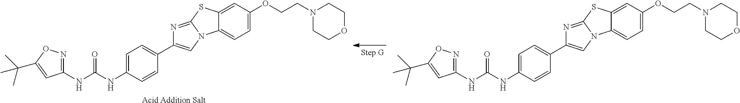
C1=C(NC(NC2=NOC(C(C)(C)C)=C2)=O)C=CC(C2=CN3C(=N2)SC2=CC(OCCN4CCOCC4)=CC=C32)=C1.C1=C(NC(NC2=NOC(C(C)(C)C)=C2)=O)C=CC(C2=CN3C(=N2)SC2=CC(OCCN4CCOCC4)=CC=C32)=C1.[Acid Addition Salt]
